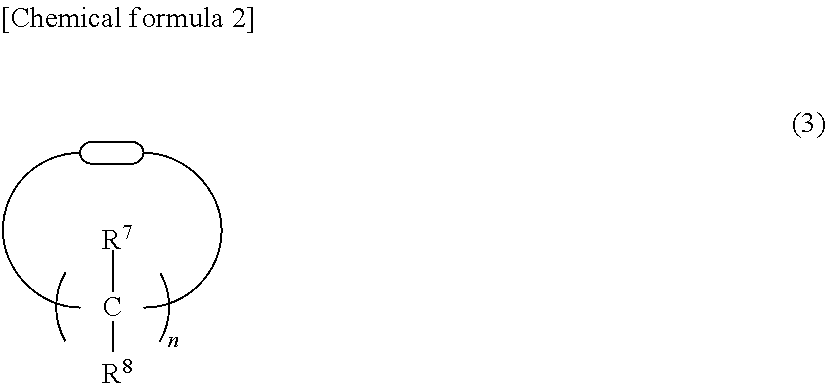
C([R7])[R8]
